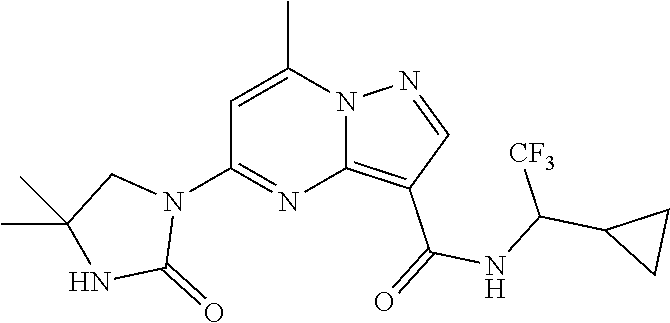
C12=C(C(=O)NC(C3CC3)[CF3])C=NN1C(C)=CC(N1CC(C)(C)NC1=O)=N2
